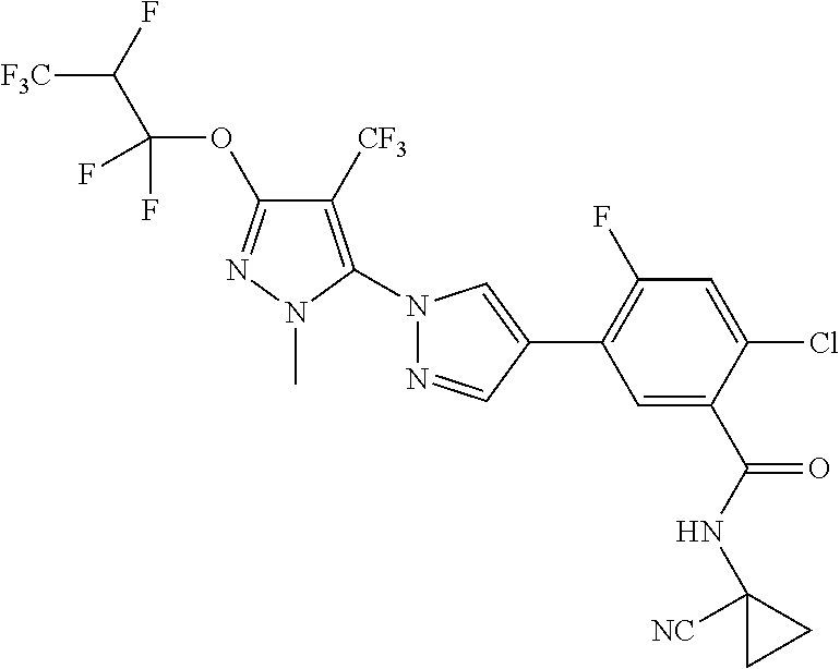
[F3C]C(F)C(OC1=NN(C)C(N2N=CC(C3=C(F)C=C(Cl)C(C(NC4([NC])CC4)=O)=C3)=C2)=C1[CF3])(F)F
